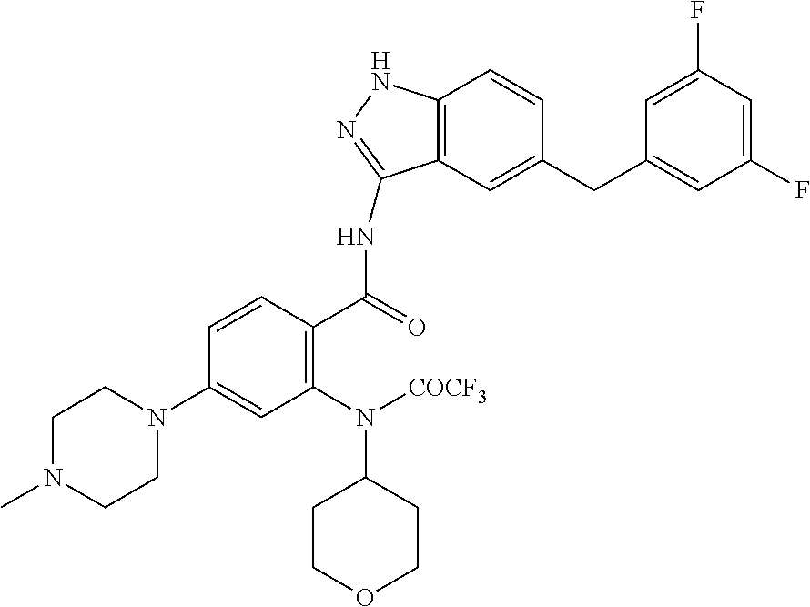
C12=C(C=C(CC3=CC(F)=CC(F)=C3)C=C1)C(NC(C1=C(N([COCF3])C3CCOCC3)C=C(N3CCN(C)CC3)C=C1)=O)=NN2
